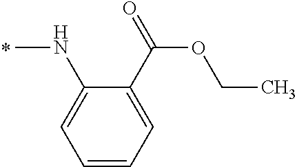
CNC1=CC=CC=C1C(=O)OCC
